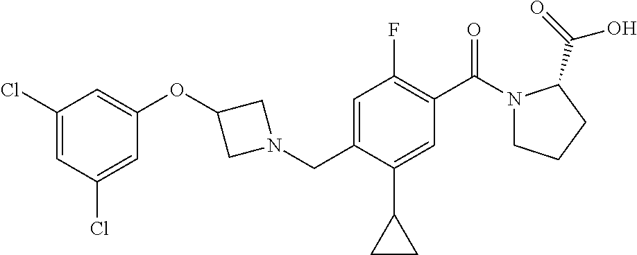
N1(CC2=CC(F)=C(C(=O)N3CCCC3C(=O)O)C=C2C2CC2)CC(OC2=CC(Cl)=CC(Cl)=C2)C1
